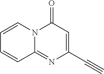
C1=CN2C(=NC(C#C)=CC2=O)C=C1
